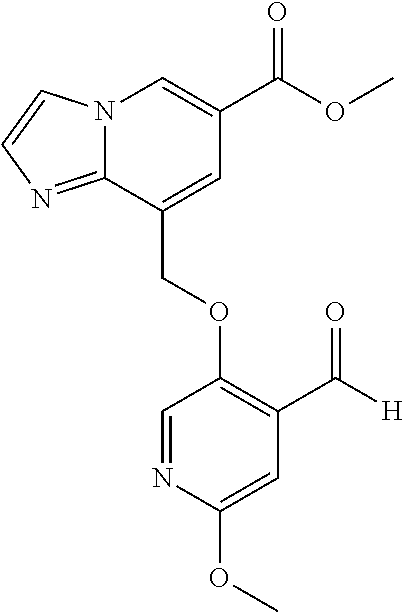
N12C(=NC=C1)C(COC1=C(C([H])=O)C=C(OC)N=C1)=CC(C(OC)=O)=C2
